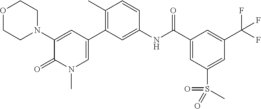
O1CCN(C2=CC(C3=C(C)C=CC(NC(C4=CC(S(C)(=O)=O)=CC(C(F)(F)F)=C4)=O)=C3)=CN(C)C2=O)CC1
